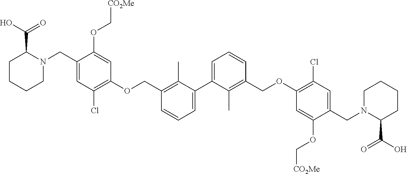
C1=C(C2=CC=CC(COC3=C(Cl)C=C(CN4C(C(=O)O)CCCC4)C(OC[CO2Me])=C3)=C2C)C(C)=C(COC2=C(Cl)C=C(CN3C(C(O)=O)CCCC3)C(OC[CO2Me])=C2)C=C1
